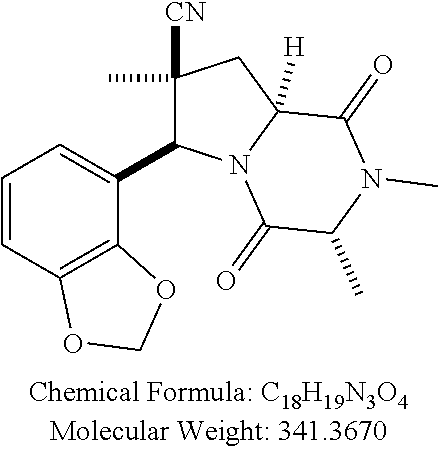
C1=CC2=C(C(C3C([CN])(C)CC4([H])N3C(=O)C(C)N(C)C4=O)=C1)OCO2
